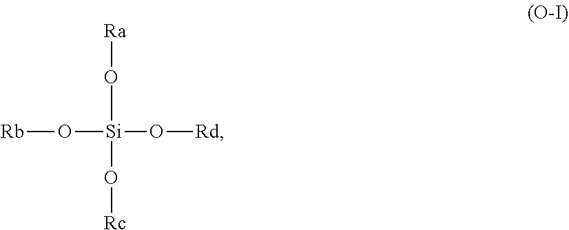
[Ra]OC[Si](O[Rb])(O[Rd])O[Rc]
